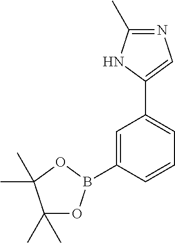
C1=C(B2OC(C)(C)C(C)(C)O2)C=CC=C1C1=CN=C(C)N1
